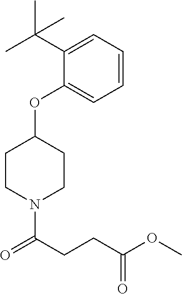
C1(OC2CCN(C(CCC(OC)=O)=O)CC2)=CC=CC=C1C(C)(C)C
